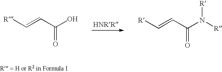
[R]C=CC(O)=O.[R]C=CC(N([R])[R])=O
